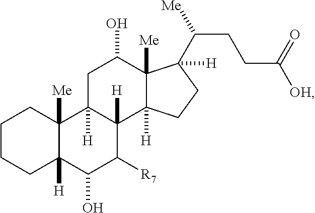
C1CCC2([H])C([Me])(C1)C1([H])C([H])(C([R7])C2O)C2([H])C([Me])(C(O)C1)C(C([Me])CCC([OH])=O)([H])CC2
